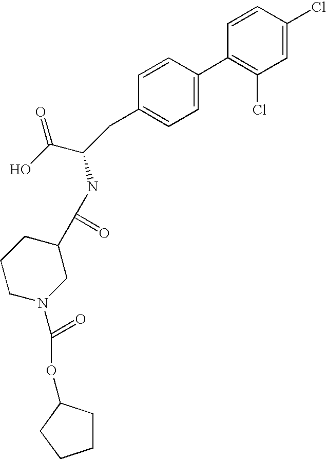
C1=CC(Cl)=CC(Cl)=C1C1=CC=C(CC(C(O)=O)NC(C2CCCN(C(=O)OC3CCCC3)C2)=O)C=C1
